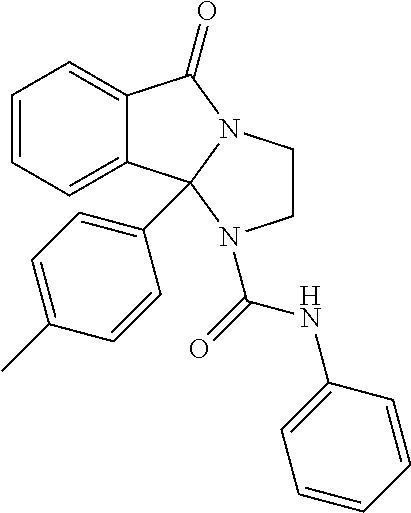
C1=CC=C2C(=C1)C1(C3=CC=C(C)C=C3)N(C2=O)CCN1C(=O)NC1=CC=CC=C1
